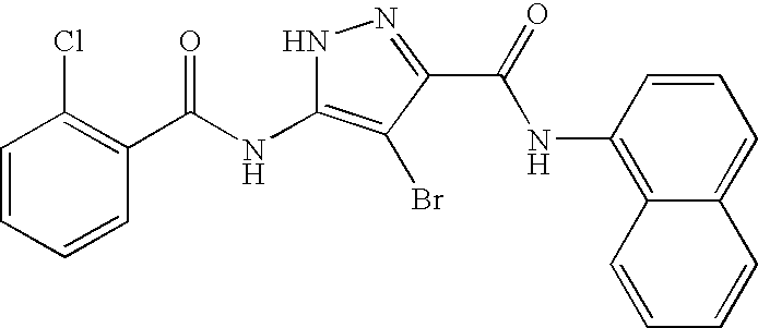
C1=CC=CC(C(NC2=C(Br)C(C(=O)NC3=C4C(=CC=C3)C=CC=C4)=NN2)=O)=C1Cl
